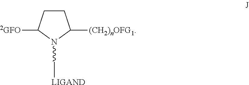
C1CC([(CH2)nOFG1])N(C[LIGAND])C1[2GFO]
